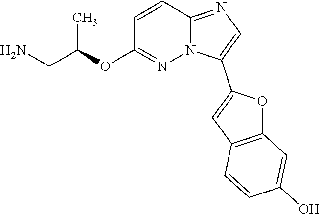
C1=CC2=NC=C(C3=CC4=C(O3)C=C(O)C=C4)N2N=C1OC(CN)C
